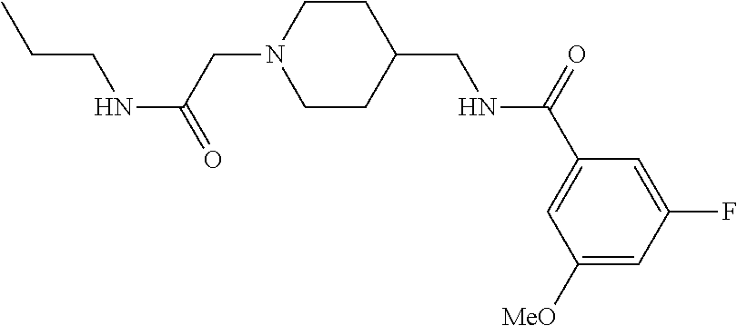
C(CNC(=O)CN1CCC(CNC(C2=CC([MeO])=CC(F)=C2)=O)CC1)C
